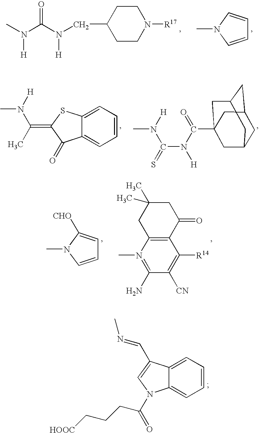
C1CC(CN(C(N(C)[H])=O)[H])CCN1[R17].C1=CN(C)C=C1.C1=C2C(=CC=C1)C(=O)C(=C(C)N([H])C)S2.C1C2CC3CC(C(N([H])C(=S)N(C)[H])=O)(CC1C3)C2.C1=CN(C)C([CHO])=C1.C12=C(N(C)=C(N)C([CN])=C1[R14])CC(C)(C)CC2=O.C1=C2C(=CC=C1)N(C(=O)CCC[HOOC])C=C2C=NC
